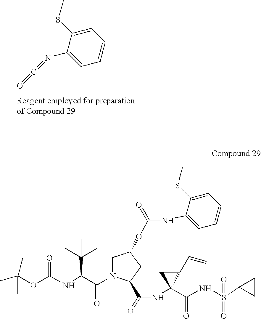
C1=CC=C(SC)C(N=C=O)=C1.CC(OC(NC(C(N1CC(OC(=O)NC2=CC=CC=C2SC)CC1C(=O)NC1(C(=O)NS(=O)(C2CC2)=O)C(C=C)C1)=O)C(C)(C)C)=O)(C)C
